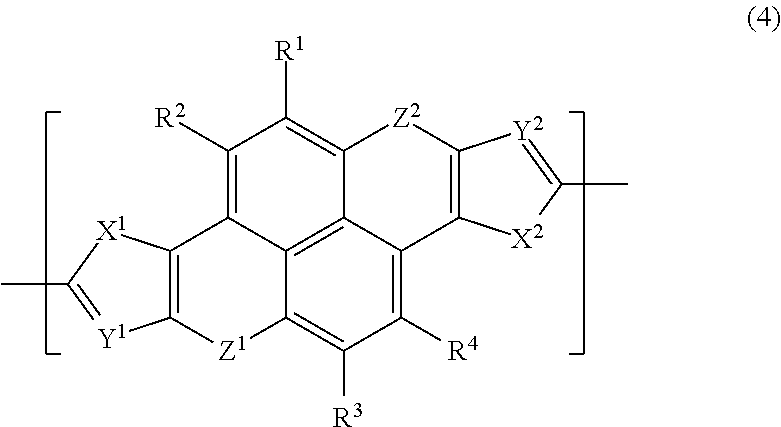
C1([R4])=C2C3=C4C(=C1[R3])[Z1]C1=C(C4=C([R2])C([R1])=C3[Z2]C3=C2[X2]C(C)=[Y2]3)[X1]C(C)=[Y1]1
